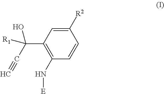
C1([R2])=CC(C(C#C)(O)[R1])=C(N[E])C=C1
